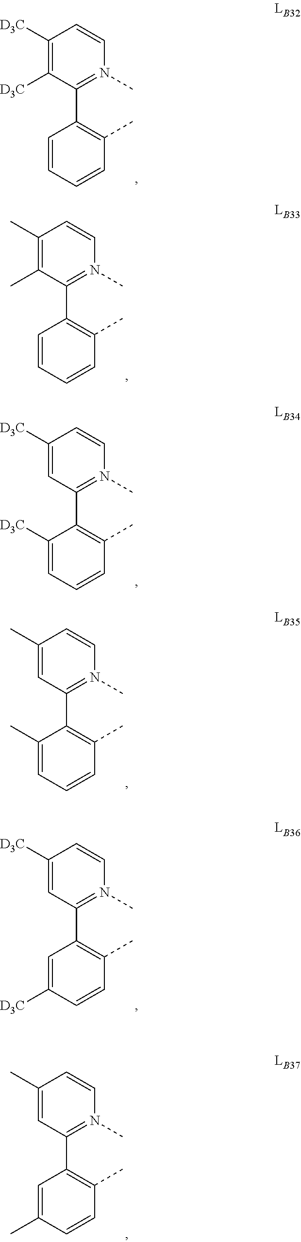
C1=CN(C)=C(C2=C(C)C=CC=C2)C([D3C])=C1[D3C].C1=CN(C)=C(C2=C(C)C=CC=C2)C(C)=C1C.C1=CN(C)=C(C2=C(C)C=CC=C2[D3C])C=C1[D3C].C1=CN(C)=C(C2=C(C)C=CC=C2C)C=C1C.C1=CN(C)=C(C2=C(C)C=CC([D3C])=C2)C=C1[D3C].C1=CN(C)=C(C2=C(C)C=CC(C)=C2)C=C1C
